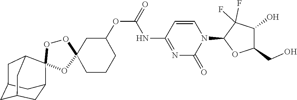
C1(=O)N(C2C(F)(F)C(O)C(CO)O2)C=CC(NC(OC2CC3(OOC4(C5CC6CC(C5)CC4C6)O3)CCC2)=O)=N1
